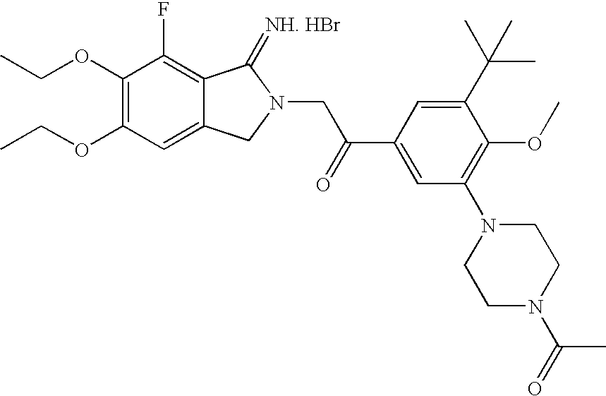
C1(OCC)=C(OCC)C=C2C(=C1F)C(=[NH. HBr])N(CC(C1=CC(N3CCN(C(=O)C)CC3)=C(OC)C(C(C)(C)C)=C1)=O)C2
